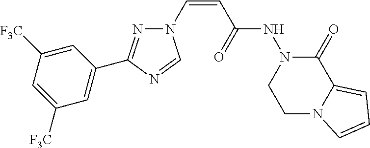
N1=C(C2=CC([F3C])=CC([F3C])=C2)N=CN1C=CC(NN1CCN2C(=CC=C2)C1=O)=O
